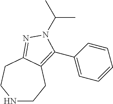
C(C)(N1C(C2=CC=CC=C2)=C2CCNCCC2=N1)C
